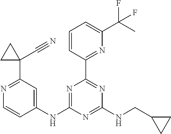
C1(NC2=NC(C3=NC(C(C)(F)F)=CC=C3)=NC(NCC3CC3)=N2)=CC(C2(C#N)CC2)=NC=C1
